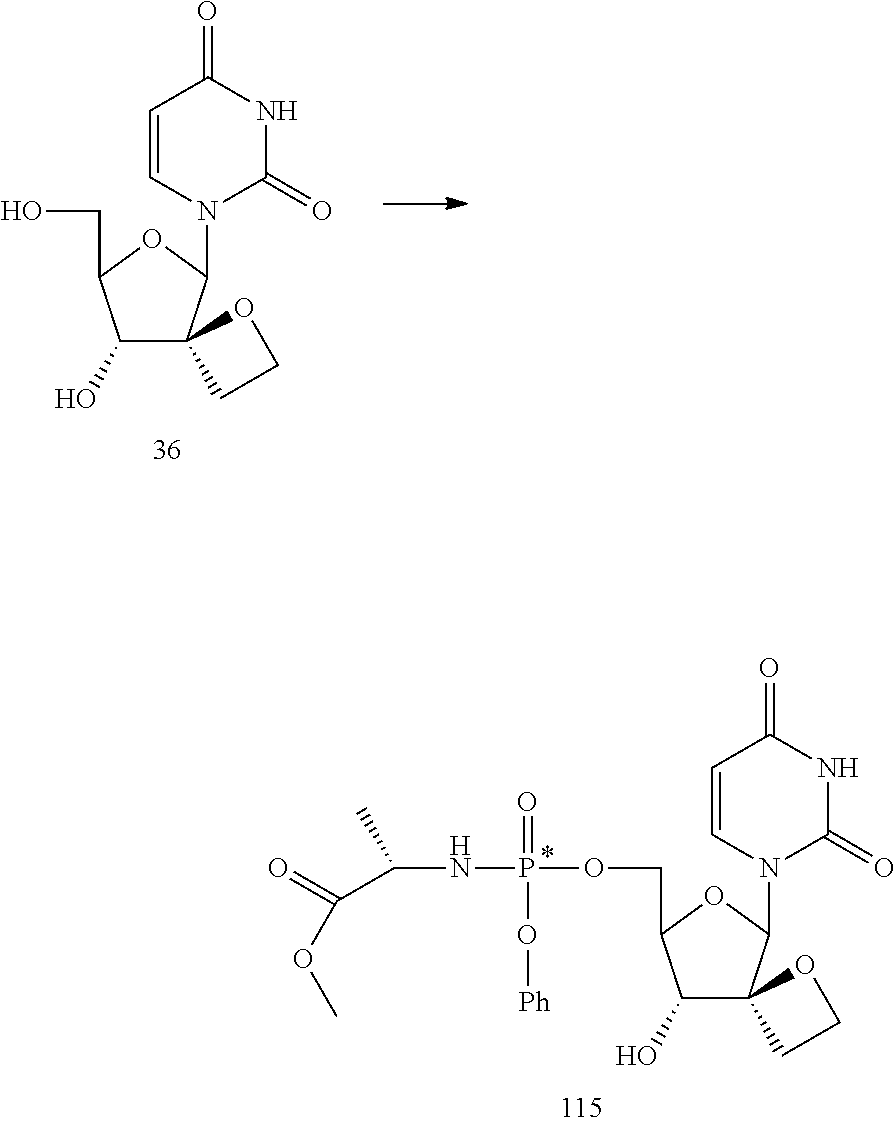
N1(C2C3(C(O)C(CO)O2)CCO3)C(=O)NC(=O)C=C1.C1(O)C2(C(N3C(=O)NC(=O)C=C3)OC1COP(NC(C)C(=O)OC)(=O)O[Ph])CCO2
